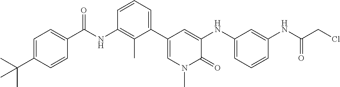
C1=C(C(C)(C)C)C=CC(C(NC2=C(C)C(C3=CN(C)C(=O)C(NC4=CC=CC(NC(CCl)=O)=C4)=C3)=CC=C2)=O)=C1
